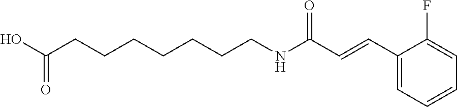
C1(C=CC(NCCCCCCCC(O)=O)=O)=CC=CC=C1F
